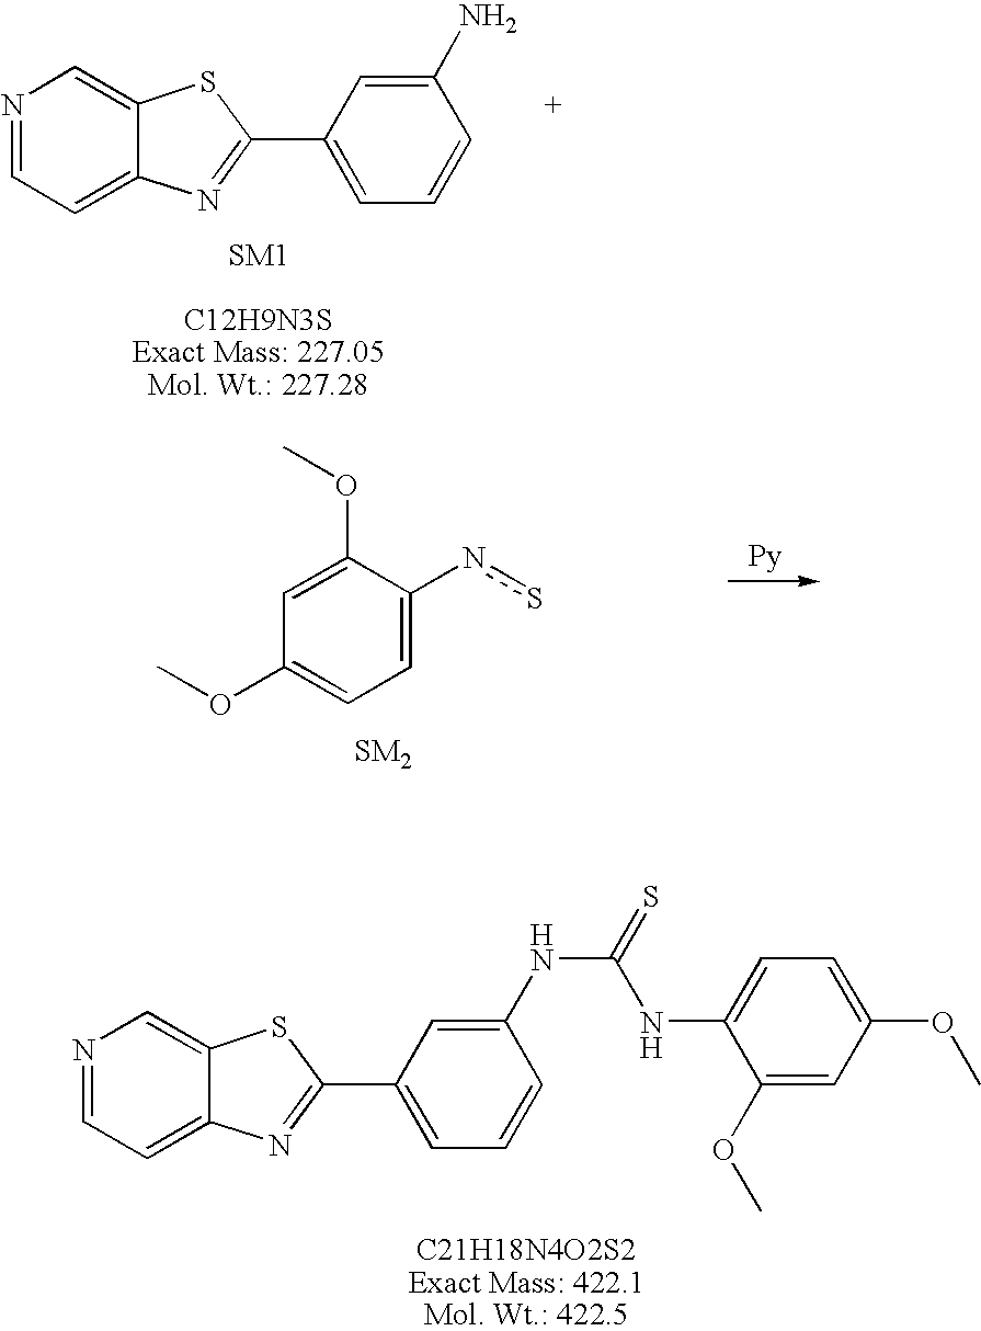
N1=CC=C2C(=C1)SC(C1=CC=CC(N)=C1)=N2.N1=CC=C2C(=C1)SC(C1=CC=CC(NC(NC3=CC=C(OC)C=C3OC)=S)=C1)=N2.C1=C(ns)C(OC)=CC(OC)=C1
